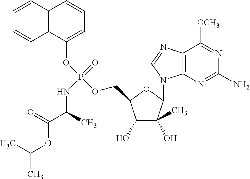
C1(O)C(O)(C)C(N2C3=C(N=C2)C([OCH3])=NC(N)=N3)OC1COP(OC1=CC=CC2=C1C=CC=C2)(=O)NC(C(=O)OC(C)C)C
